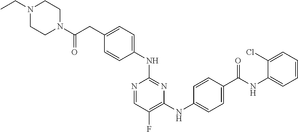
N1(CC)CCN(C(CC2=CC=C(NC3=NC(NC4=CC=C(C(NC5=CC=CC=C5Cl)=O)C=C4)=C(F)C=N3)C=C2)=O)CC1
